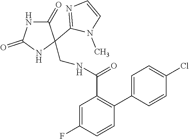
C1(=O)NC(=O)NC1(C1=NC=CN1C)CNC(C1=C(C2=CC=C(Cl)C=C2)C=CC(F)=C1)=O
